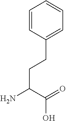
C(CC(N)C(=O)O)C1=CC=CC=C1
